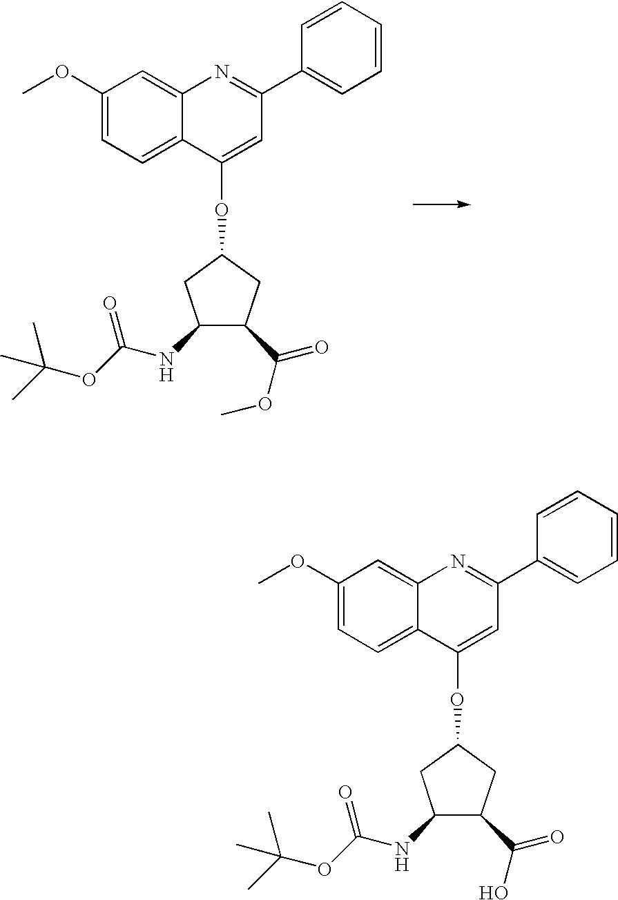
C1(NC(OC(C)(C)C)=O)CC(OC2=CC(C3=CC=CC=C3)=NC3=CC(OC)=CC=C23)CC1C(OC)=O.C1(NC(OC(C)(C)C)=O)CC(OC2=CC(C3=CC=CC=C3)=NC3=CC(OC)=CC=C23)CC1C(O)=O
